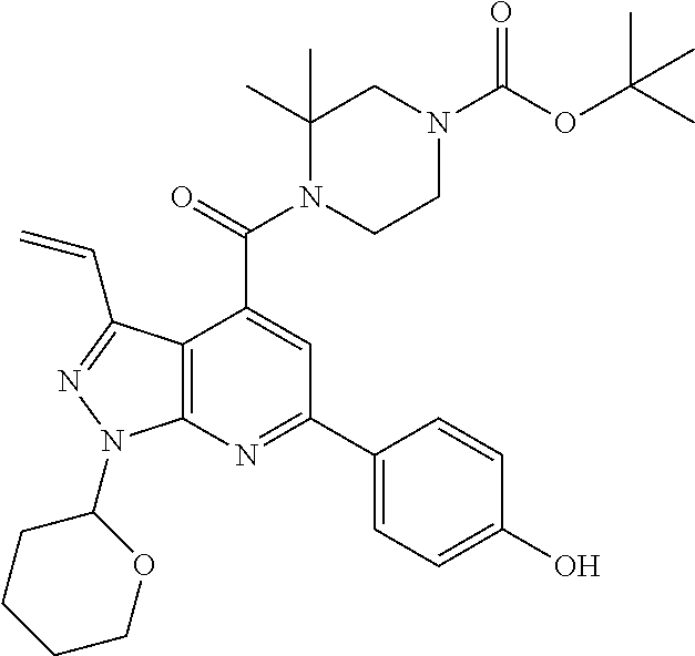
C12=C(C(C=C)=NN1C1CCCCO1)C(C(=O)N1CCN(C(OC(C)(C)C)=O)CC1(C)C)=CC(C1=CC=C(O)C=C1)=N2
